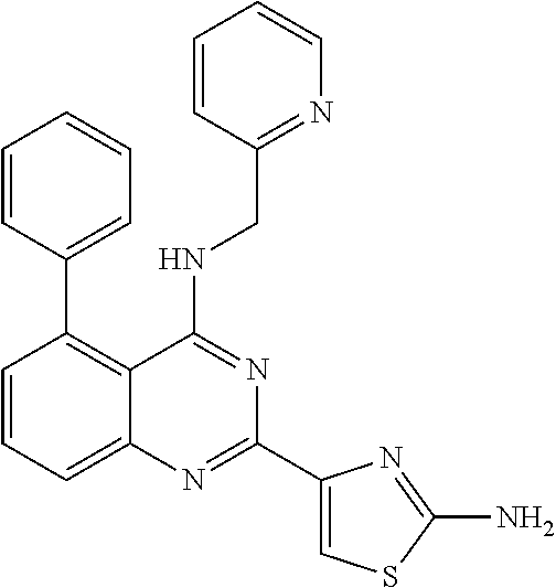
C1=CC(C2=C3C(=CC=C2)N=C(C2=CSC(N)=N2)N=C3NCC2=NC=CC=C2)=CC=C1
